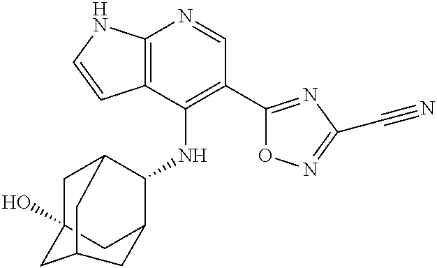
C12=C(C(NC3C4CC5(O)CC3CC(C5)C4)=C(C3=NC(C#N)=NO3)C=N1)C=CN2
